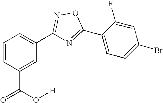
C1=CC(C(O[H])=O)=CC(C2=NOC(C3=CC=C(Br)C=C3F)=N2)=C1
